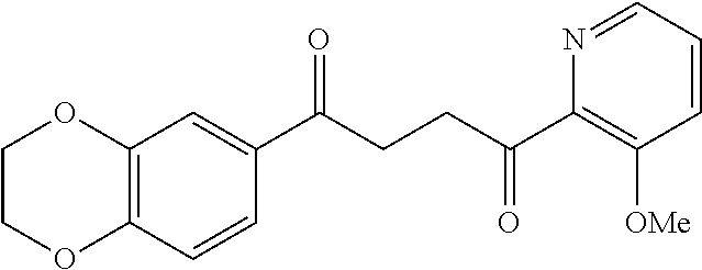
C1(C(CCC(C2=C([OMe])C=CC=N2)=O)=O)=CC2=C(C=C1)OCCO2
